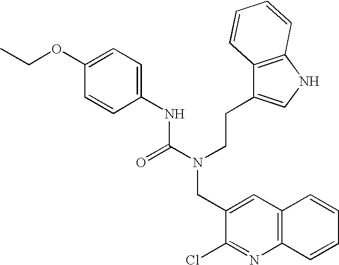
C1(OCC)=CC=C(NC(N(CCC2=CNC3=C2C=CC=C3)CC2=CC3=C(N=C2Cl)C=CC=C3)=O)C=C1
